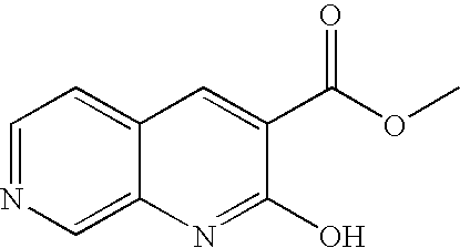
C1=NC=C2C(=C1)C=C(C(OC)=O)C(O)=N2
